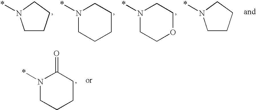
C1CCCN1*.N1(*)CCCCC1.N1(*)CCOCC1.C1CCCN1*.N1(*)CCCCC1=O
